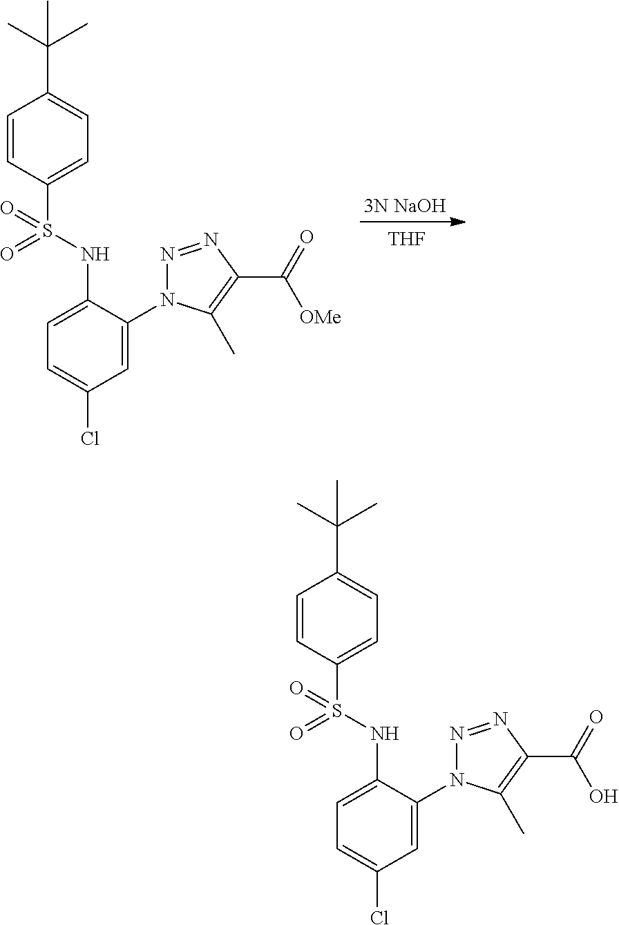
[THF].[3N NaOH].C1=CC(S(=O)(NC2=CC=C(Cl)C=C2N2N=NC(C(=O)[OMe])=C2C)=O)=CC=C1C(C)(C)C.C1=CC(S(=O)(NC2=CC=C(Cl)C=C2N2N=NC(C(=O)O)=C2C)=O)=CC=C1C(C)(C)C
